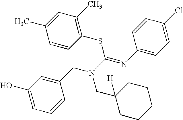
C1(O)=CC=CC(CN(CC2([H])CCCCC2)C(SC2=C(C)C=C(C)C=C2)=NC2=CC=C(Cl)C=C2)=C1
